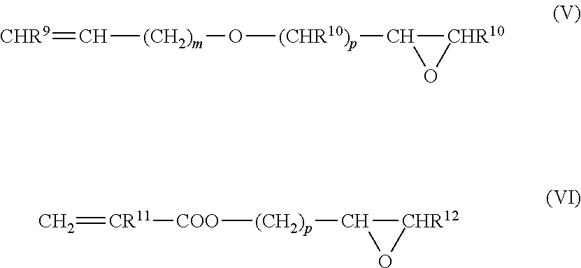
[CHR9]=C[(CH2)m]O[(CHR10)p]C1O[CHR10]1.[(CH2)p](C1O[CHR12]1)[COO][CR11]=C
